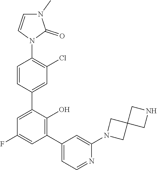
C1=CN(C2=C(Cl)C=C(C3=CC(F)=CC(C4=CC=NC(N5CC6(C5)CNC6)=C4)=C3O)C=C2)C(=O)N1C
